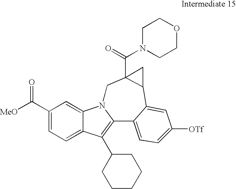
C1(C([MeO])=O)=CC=C2C(=C1)N1C(=C2C2CCCCC2)C2=CC=C([OTf])C=C2C2C(C(N3CCOCC3)=O)(C1)C2
